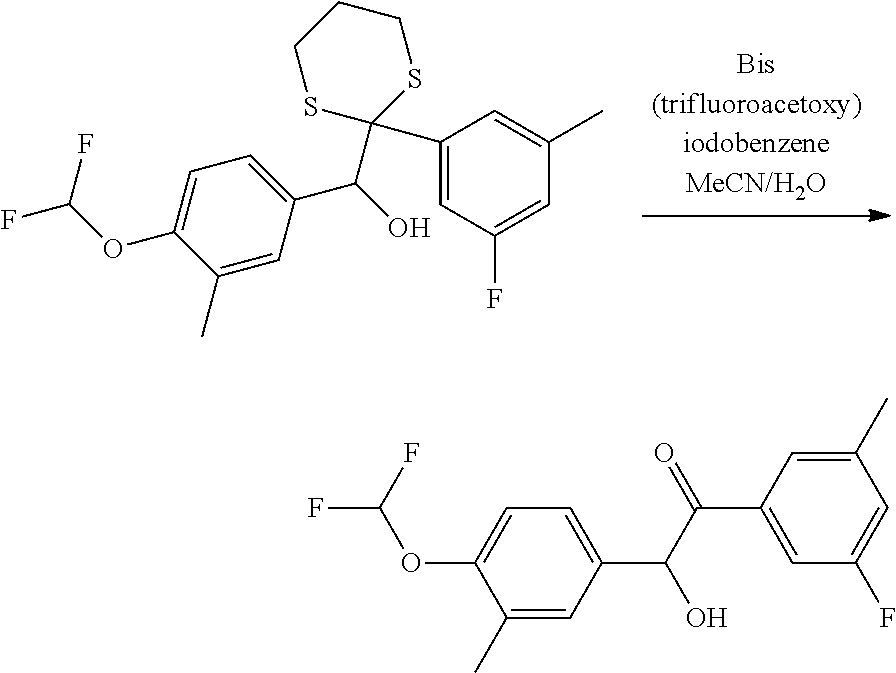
C1=C(C2(C(C3=CC=C(OC(F)F)C(C)=C3)O)SCCCS2)C=C(C)C=C1F.FC(F)OC1=CC=C(C(C(=O)C2=CC(F)=CC(C)=C2)O)C=C1C
